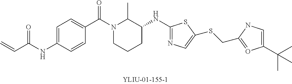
C=CC(NC1=CC=C(C(=O)N2CCCC(NC3=NC=C(SCC4=OC(C(C)(C)C)=CN4)S3)C2C)C=C1)=O
